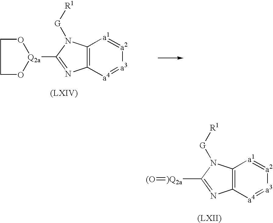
C12=C([a4]=[a3][a2]=[a1]1)N=C([Q2a]1OCCO1)N2[G][R1].C12=C([a4]=[a3][a2]=[a1]1)N=C([)Q2a]=[(O])N2[G][R1]
